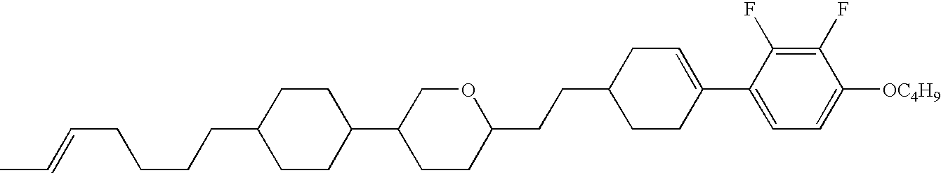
C1(F)=C(F)C(C2=CCC(CCC3OCC(C4CCC(CCCCC=CC)CC4)CC3)CC2)=CC=C1[OC4H9]
